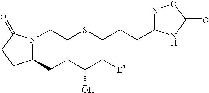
C1(CCC(C[E3])O)N(CCSCCCC2=NOC(=O)N2)C(=O)CC1
